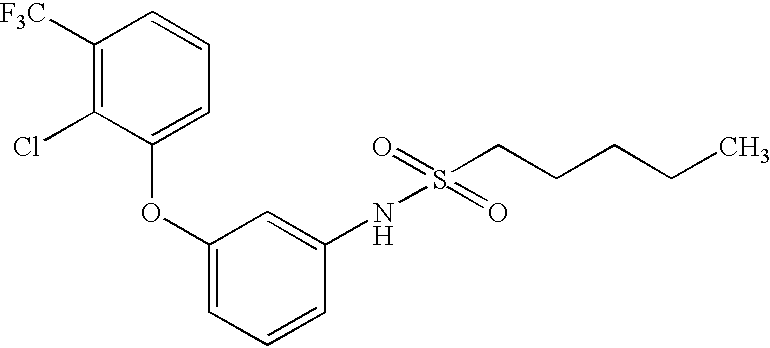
C1([F3C])=C(Cl)C(OC2=CC=CC(NS(=O)(CCCCC)=O)=C2)=CC=C1
